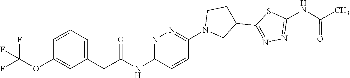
C1=CC=C(CC(NC2=NN=C(N3CC(C4=NN=C(NC(C)=O)S4)CC3)C=C2)=O)C=C1OC(F)(F)F
